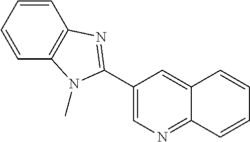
C1=CC2=C(C=C1)N=C(C1=CN=C3C(=C1)C=CC=C3)N2C
